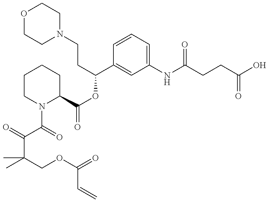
C(C(COC(=O)C=C)(C)C)(C(=O)N1C(C(OC(C2=CC(NC(CCC(O)=O)=O)=CC=C2)CCN2CCOCC2)=O)CCCC1)=O
